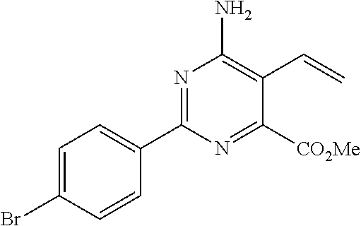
C1(C2=NC(N)=C(C=C)C([CO2Me])=N2)=CC=C(Br)C=C1
